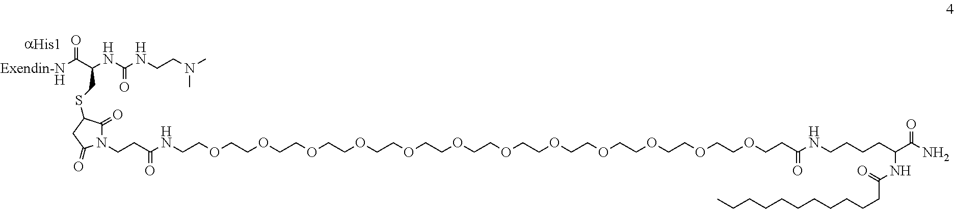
CN(CCNC(NC(C([Exendin-NH])=O)CSC1C(=O)N(CCC(NCCOCCOCCOCCOCCOCCOCCOCCOCCOCCOCCOCCOCCC(NCCCCC(C(N)=O)NC(CCCCCCCCCCC)=O)=O)=O)C(=O)C1)=O)C
